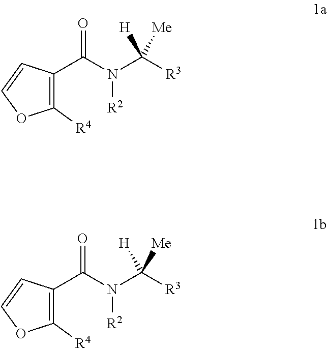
C1([R4])=C(C(N(C([R3])([H])[Me])[R2])=O)C=CO1.C1([R4])=C(C(N(C([R3])([H])[Me])[R2])=O)C=CO1
